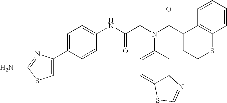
NC1=NC(C2=CC=C(NC(CN(C3=CC=C4C(=C3)N=CS4)C(C3CCSC4=C3C=CC=C4)=O)=O)C=C2)=CS1
